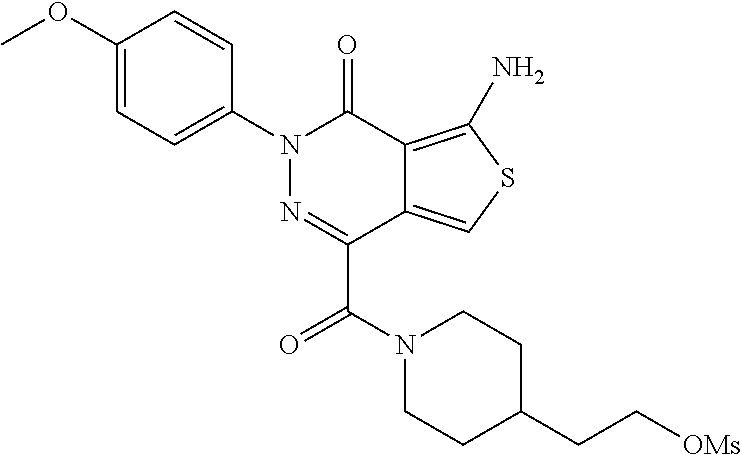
C1(N2N=C(C(N3CCC(CC[OMs])CC3)=O)C3=CSC(N)=C3C2=O)=CC=C(OC)C=C1
